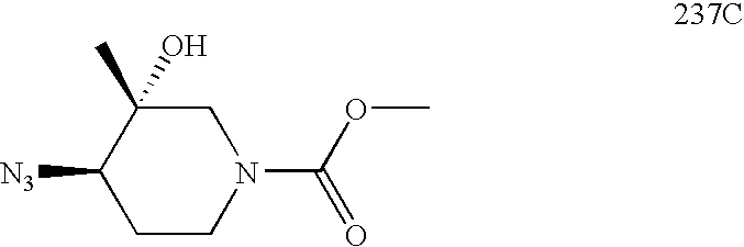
C1CN(C(OC)=O)CC(C)(O)C1[N3]
